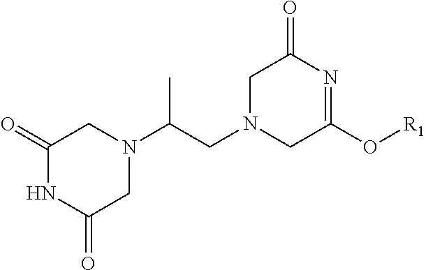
C1(=O)NC(=O)CN(C(CN2CC(O[R1])=NC(=O)C2)C)C1
